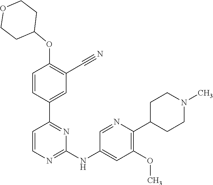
O(C1=C(C#N)C=C(C2=NC(NC3=CC(OC)=C(C4CCN(C)CC4)N=C3)=NC=C2)C=C1)C1CCOCC1
